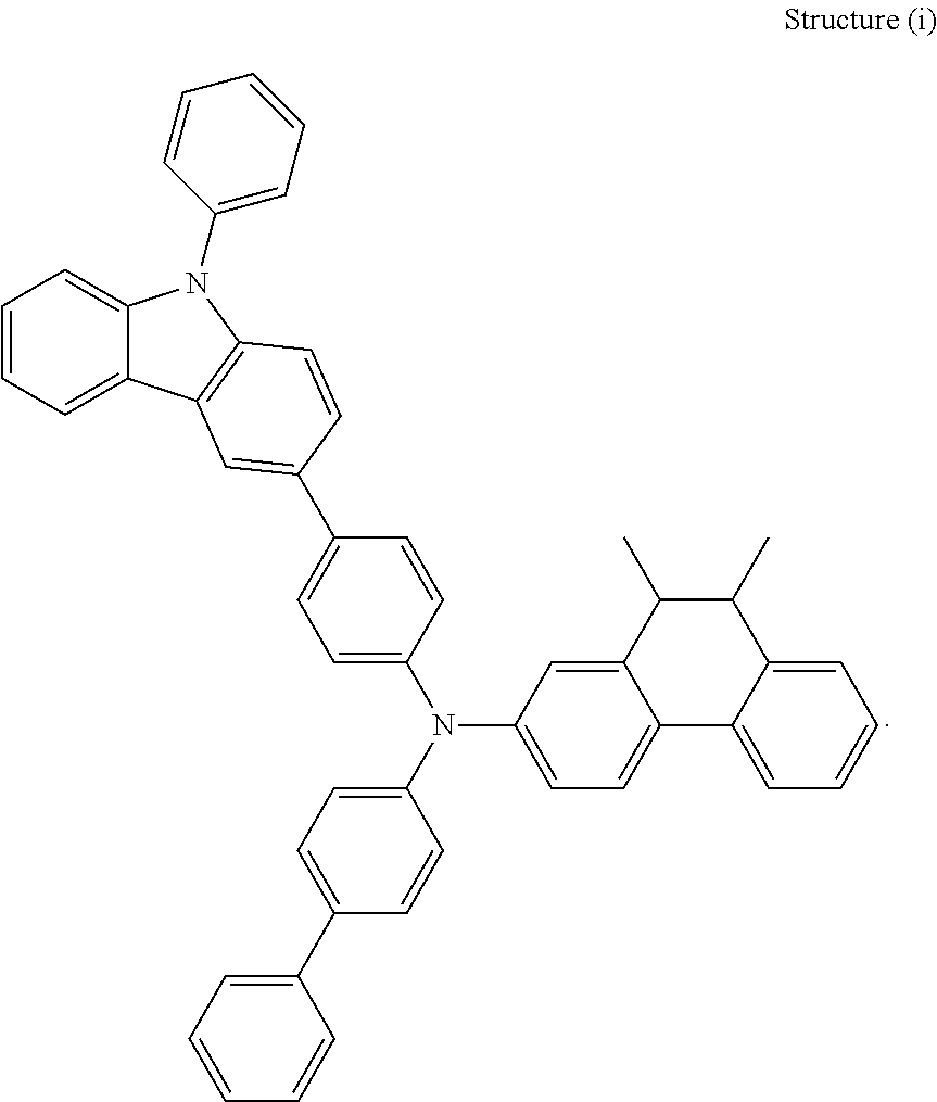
C12=CC(N(C3=CC=C(C4=CC5=C(N(C6=CC=CC=C6)C6=CC=CC=C65)C=C4)C=C3)C3=CC=C(C4=CC=CC=C4)C=C3)=CC=C1C1=CC=CC=C1C(C)C2C
